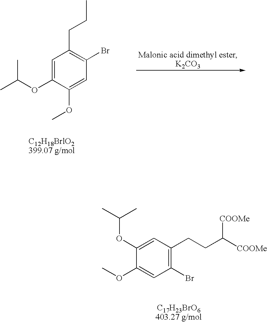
C1=C(OC(C)C)C(OC)=CC(Br)=C1CCC.COC1=CC(Br)=C(CCC([COOMe])[COOMe])C=C1OC(C)C
